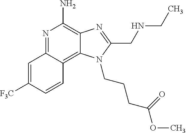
C1=C([F3C])C=CC2=C3C(=C(N)N=C12)N=C(CNCC)N3CCCC(OC)=O
